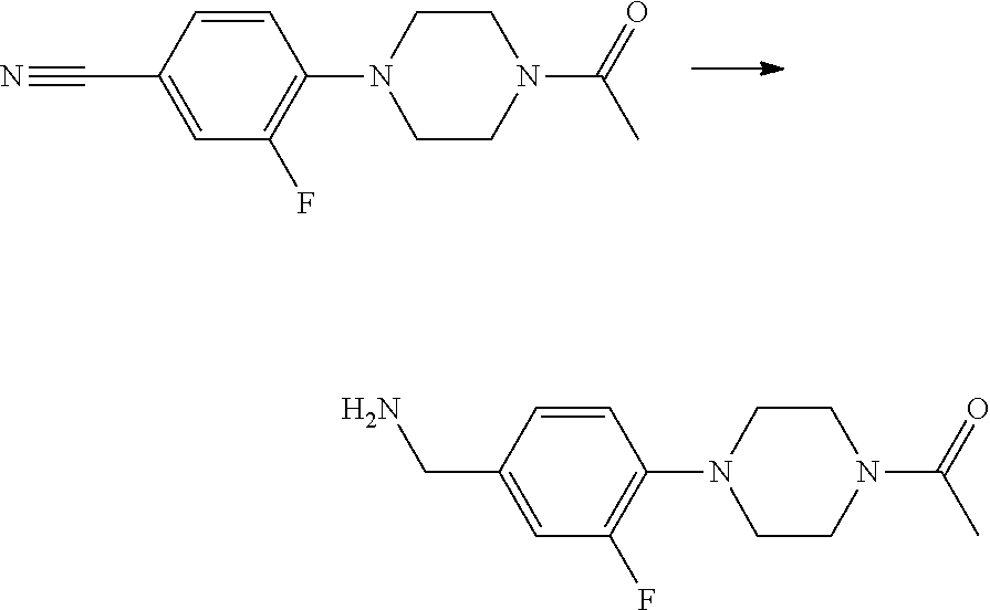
C1(C#N)=CC(F)=C(N2CCN(C(=O)C)CC2)C=C1.C1(CN)=CC(F)=C(N2CCN(C(=O)C)CC2)C=C1
